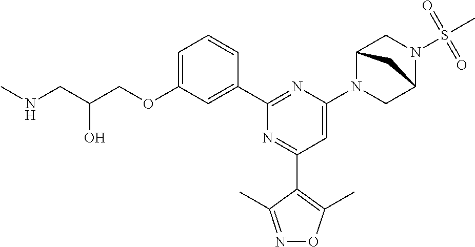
C1=C(OCC(CNC)O)C=C(C2=NC(N3C4CN(S(C)(=O)=O)C(C3)C4)=CC(C3=C(C)ON=C3C)=N2)C=C1
